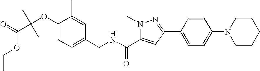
C1(OC(C)(C)C(=O)OCC)=CC=C(CNC(=O)C2=CC(C3=CC=C(N4CCCCC4)C=C3)=NN2C)C=C1C
